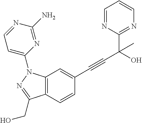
C12=C(C=CC(C#CC(O)(C)C3=NC=CC=N3)=C1)C(CO)=NN2C1=CC=NC(N)=N1
